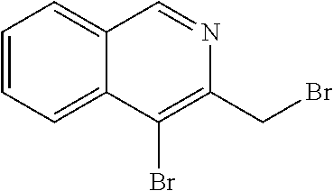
C1=CC=C2C(=C1)C=NC(CBr)=C2Br
